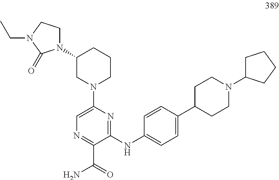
C1(NC2=CC=C(C3CCN(C4CCCC4)CC3)C=C2)=NC(N2CCCC(N3CCN(CC)C3=O)C2)=CN=C1C(=O)N
